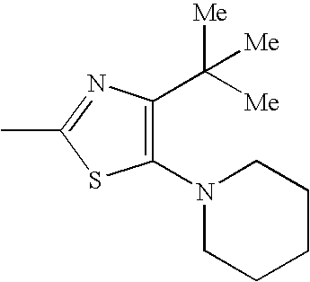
C1(C([Me])([Me])[Me])=C(N2CCCCC2)SC(C)=N1
